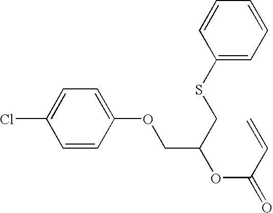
C1=CC(OCC(OC(=O)C=C)CSC2=CC=CC=C2)=CC=C1Cl
